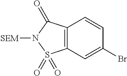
C1=C(Br)C=CC2=C1S(=O)(=O)N([SEM])C2=O
